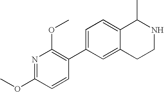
C1=C(C2=C(OC)N=C(OC)C=C2)C=C2C(=C1)C(C)NCC2
